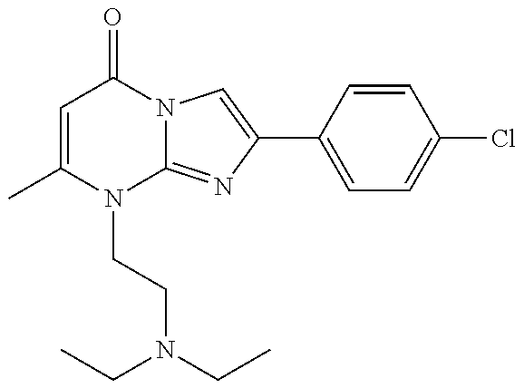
C1=C(C)N(CCN(CC)CC)C2=NC(C3=CC=C(Cl)C=C3)=CN2C1=O
